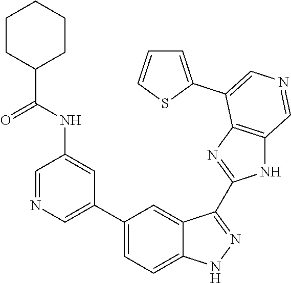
C1(C2=CN=CC(NC(C3CCCCC3)=O)=C2)=CC=C2C(=C1)C(C1=NC3=C(N1)C=NC=C3C1=CC=CS1)=NN2
